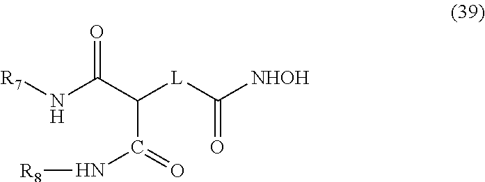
[R7]NC(C(C(N[R8])=O)[L]C([NHOH])=O)=O
